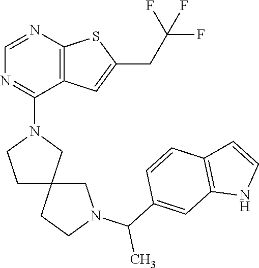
N1(C2=NC=NC3=C2C=C(CC(F)(F)F)S3)CC2(CC1)CN(C(C)C1=CC3=C(C=C1)C=CN3)CC2
